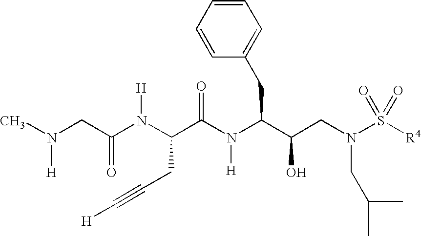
C(N(C(C(N(C(C(CN(S([R4])(=O)=O)CC(C)C)O)CC1=CC=CC=C1)[H])=O)CC#C[H])[H])(CN(C)[H])=O
